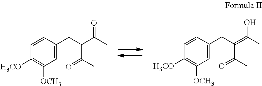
C1=CC(CC(C(C)=O)C(C)=O)=CC([OCH3])=C1[H3CO].C1=CC(CC(=C(C)O)C(C)=O)=CC([OCH3])=C1[H3CO]
